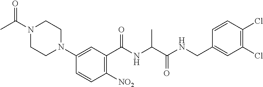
C1=CC([NO2])=C(C(NC(C(NCC2=CC(Cl)=C(Cl)C=C2)=O)C)=O)C=C1N1CCN(C(=O)C)CC1
